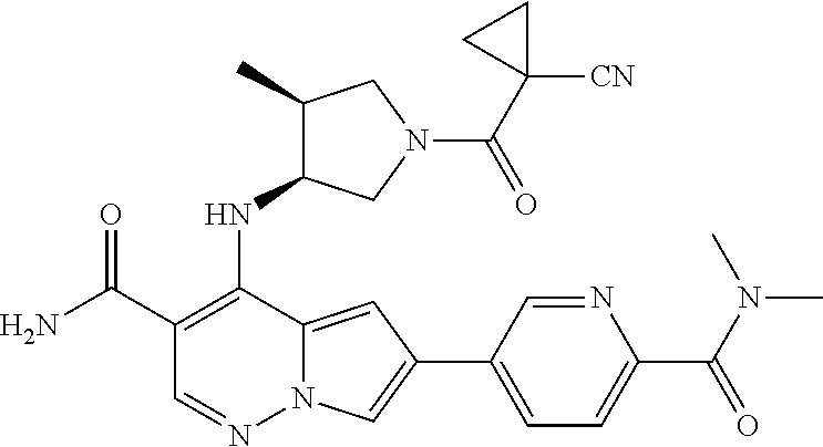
C1(C(N)=O)=C(NC2C(C)CN(C(C3([CN])CC3)=O)C2)C2=CC(C3=CC=C(C(N(C)C)=O)N=C3)=CN2N=C1
